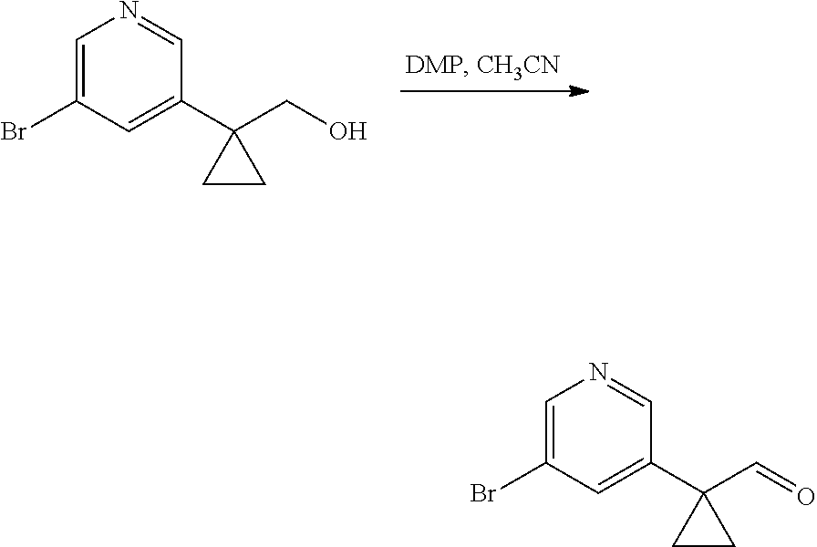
C1(Br)=CN=CC(C2(CO)CC2)=C1.C1(Br)=CN=CC(C2(C=O)CC2)=C1
